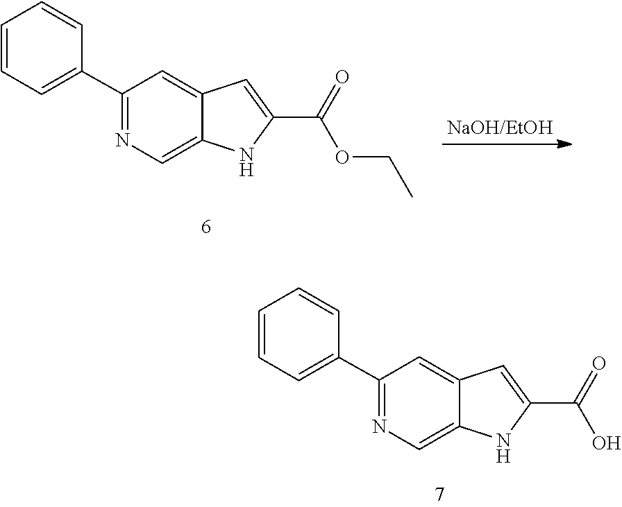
C1=C2C(=CC(C3=CC=CC=C3)=N1)C=C(C(=O)O)N2.C1=C2C(=CC(C3=CC=CC=C3)=N1)C=C(C(=O)OCC)N2
